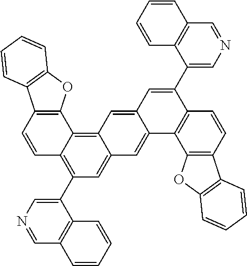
C12=C(OC3=C1C=CC=C3)C1=C3C(=CC(C4=CN=CC5=C4C=CC=C5)=C1C=C2)C=C1C(=C3)C=C(C2=CN=CC3=C2C=CC=C3)C2=C1C1=C(C=C2)C2=C(O1)C=CC=C2
